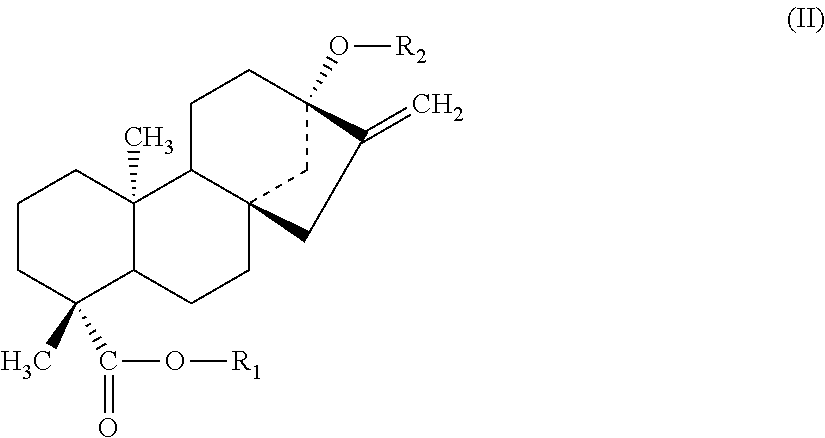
C1CC(C(=O)O[R1])(C)C2C(C)(C1)C1C3(CC2)CC(O[R2])(CC1)C(=C)C3
